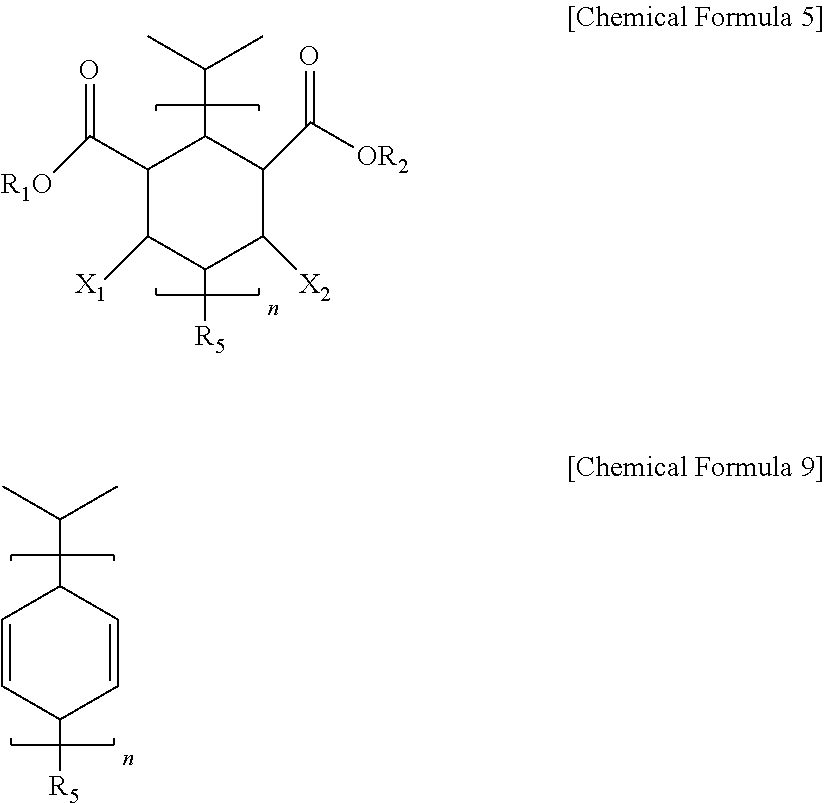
[R1O]C(C1C(C(C)C)C(C([OR2])=O)C([X2])C([R5])C1[X1])=O.C1=CC([R5])C=CC1C(C)C
